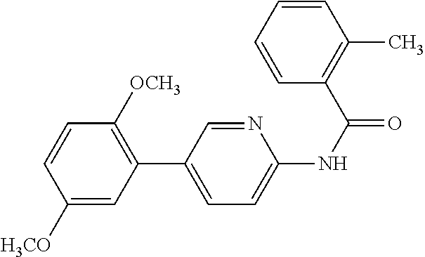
C1([H3CO])=CC(C2=CC=C(NC(=O)C3=C(C)C=CC=C3)N=C2)=C([OCH3])C=C1
